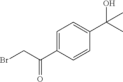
C1=C(C(CBr)=O)C=CC(C(C)(O)C)=C1
